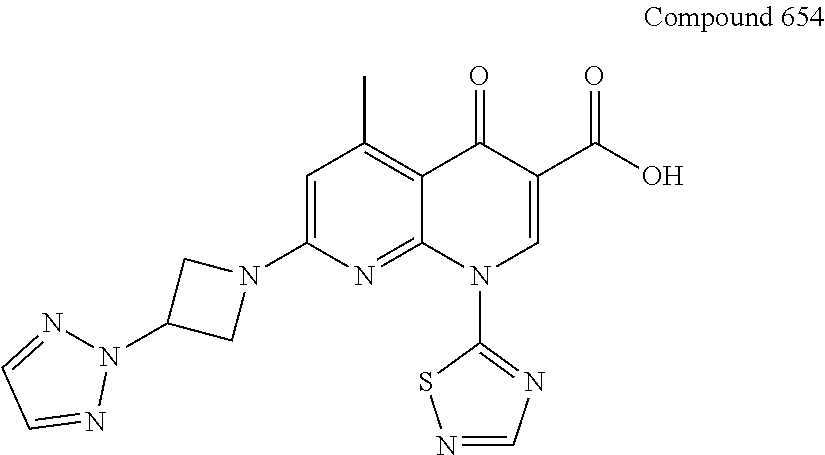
C1=C(N2CC(N3N=CC=N3)C2)N=C2C(=C1C)C(=O)C(C(O)=O)=CN2C1=NC=NS1
